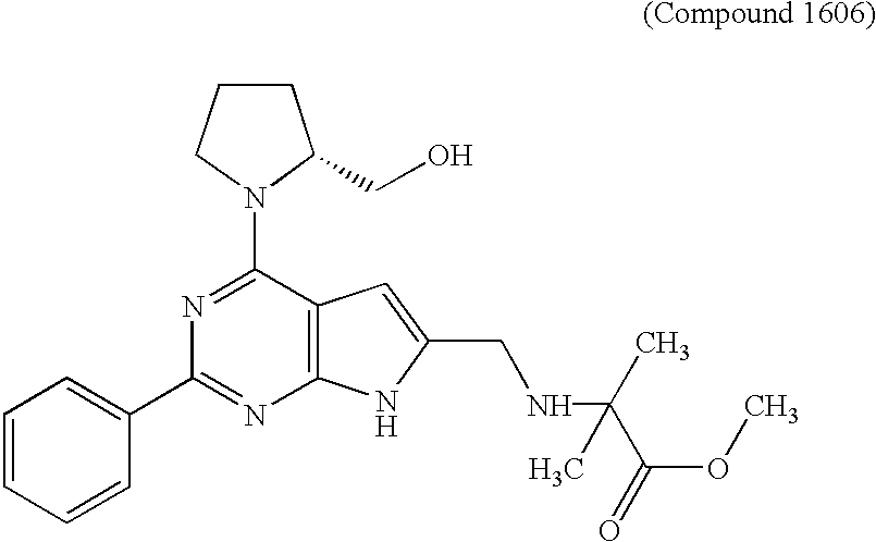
C1=CC=CC(C2=NC3=C(C(N4C(CO)CCC4)=N2)C=C(CNC(C(OC)=O)(C)C)N3)=C1
